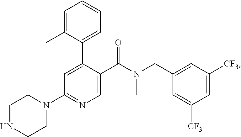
C1NCCN(C2=NC=C(C(N(CC3=CC([CF3])=CC([CF3])=C3)C)=O)C(C3=CC=CC=C3C)=C2)C1
